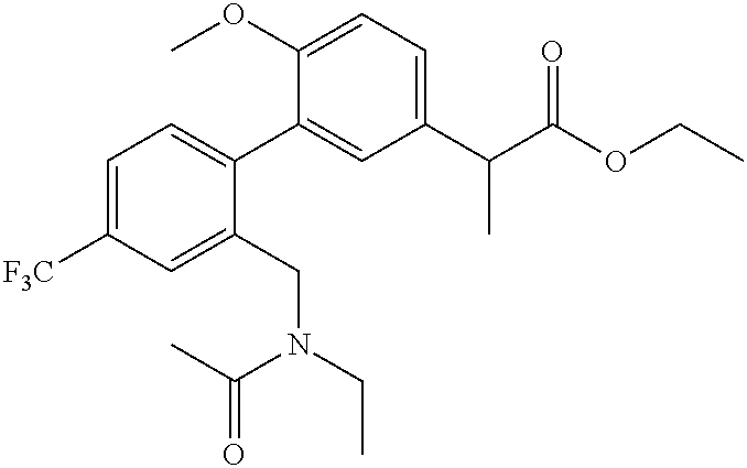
C1(OC)=CC=C(C(C(OCC)=O)C)C=C1C1=CC=C([F3C])C=C1CN(CC)C(C)=O
